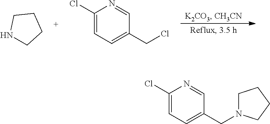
C1(Cl)=CC=C(CN2CCCC2)C=N1.C1=NC(Cl)=CC=C1CCl.N1CCCC1
